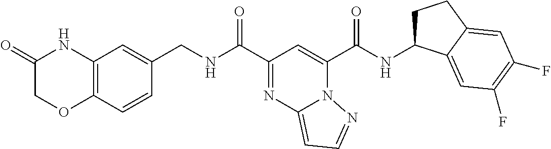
C12=C(C=CC(CNC(=O)C3=NC4=CC=NN4C(C(=O)NC4CCC5=CC(F)=C(F)C=C45)=C3)=C1)OCC(=O)N2
